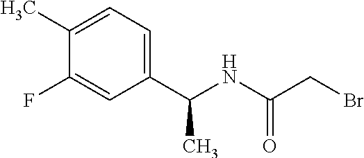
C1(C)=CC=C(C(NC(CBr)=O)C)C=C1F
